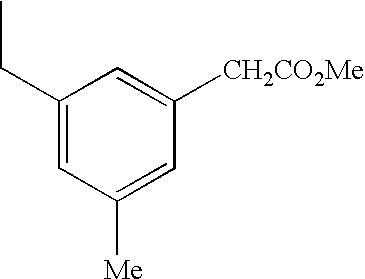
C1(CC)=CC([Me])=CC([CH2CO2Me])=C1
